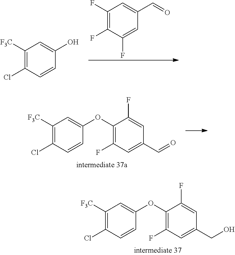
C1(Cl)=C([F3C])C=C(OC2=C(F)C=C(CO)C=C2F)C=C1.C1(F)=C(F)C(F)=CC(C=O)=C1.C1([F3C])=C(Cl)C=CC(O)=C1.C1(Cl)=C([F3C])C=C(OC2=C(F)C=C(C=O)C=C2F)C=C1
